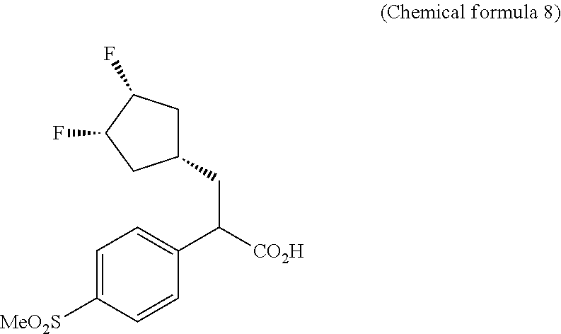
C1(CC([CO2H])C2=CC=C([MeO2S])C=C2)CC(F)C(F)C1
